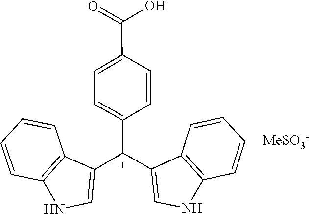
C12=C(C=CC=C1)NC=C2[C+](C1=CC=C(C(O)=O)C=C1)C1=CNC2=C1C=CC=C2.[MeSO3-]
